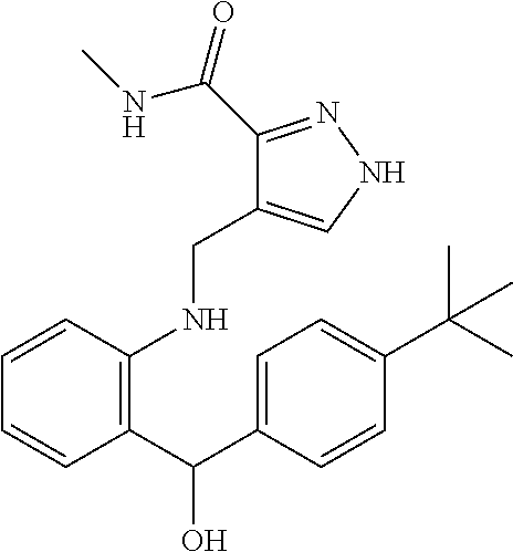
C1(C(C2=CC=C(C(C)(C)C)C=C2)O)=C(NCC2=CNN=C2C(=O)NC)C=CC=C1
